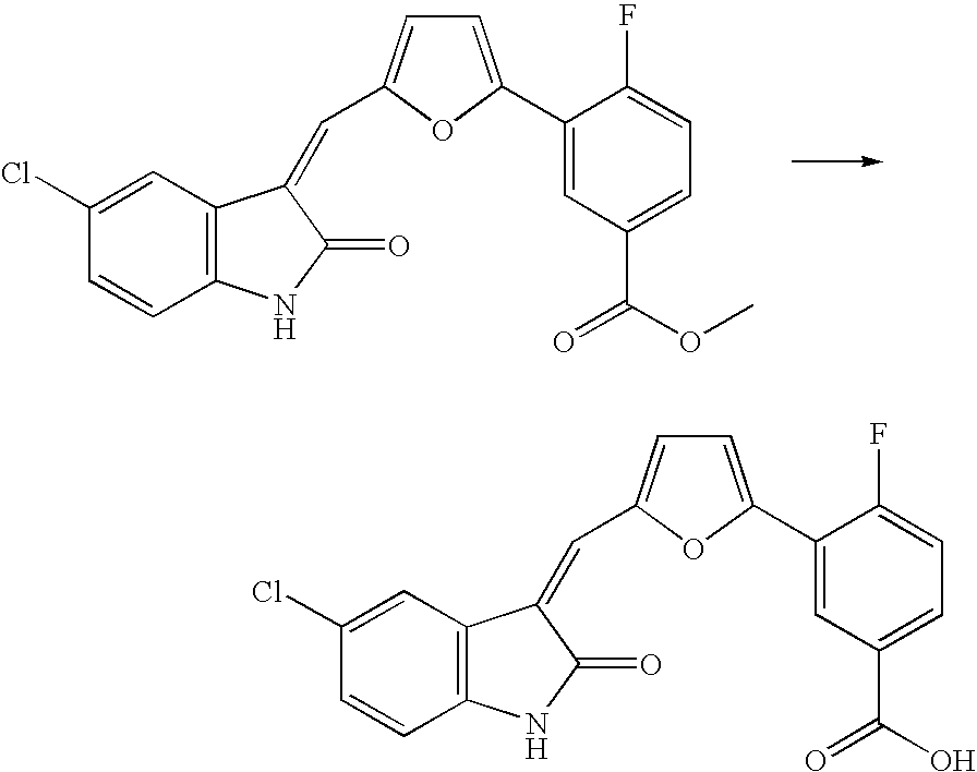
C12=C(C=C(Cl)C=C1)C(=CC1=CC=C(C3=CC(C(=O)OC)=CC=C3F)O1)C(=O)N2.C12=C(C=C(Cl)C=C1)C(=CC1=CC=C(C3=CC(C(=O)O)=CC=C3F)O1)C(=O)N2
